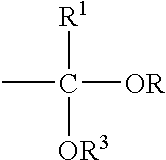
CC([R1])([OR])[OR3]
